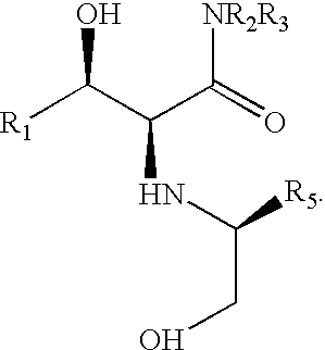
N(C(C([R1])O)C([NR2R3])=O)C(CO)[R5]
